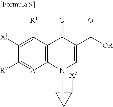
C1([X1])=C([R1])C2=C([A]=C1[R2])N(C)C=C(C([OR])=O)C2=O.C1([X2])CC1
